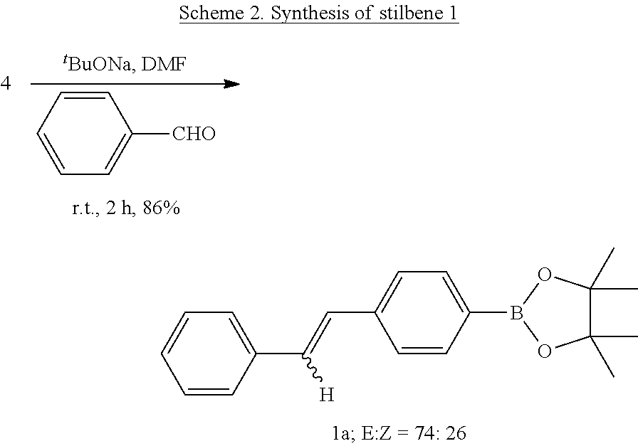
C1=CC=CC([CHO])=C1.C1=CC(C(=CC2=CC=C(B3OC(C)(C)C(C)(C)O3)C=C2)[H])=CC=C1
